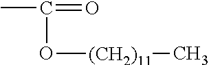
CC(=O)O[(CH2)11]C
